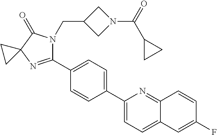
C1(C2=CC=C(C3=CC=C4C(=N3)C=CC(F)=C4)C=C2)=NC2(C(=O)N1CC1CN(C(=O)C3CC3)C1)CC2
